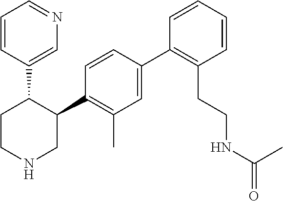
C1=C(C2=C(CCNC(C)=O)C=CC=C2)C=CC(C2C(C3=CN=CC=C3)CCNC2)=C1C
